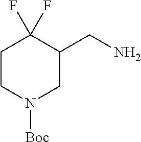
C1CN([Boc])CC(CN)C1(F)F
